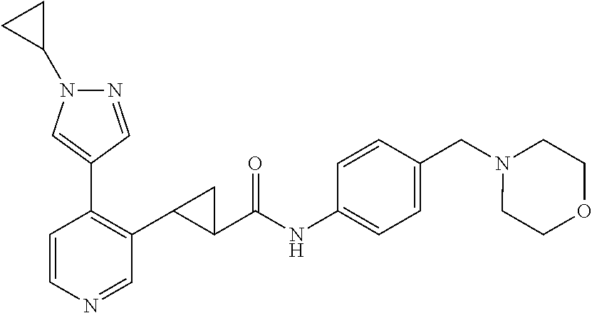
C1=CN=CC(C2C(C(NC3=CC=C(CN4CCOCC4)C=C3)=O)C2)=C1C1=CN(C2CC2)N=C1
